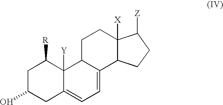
C1C2C(=CC=C3C2([Y])C([R])CC(O)C3)C2C([X])(C1)C([Z])CC2
